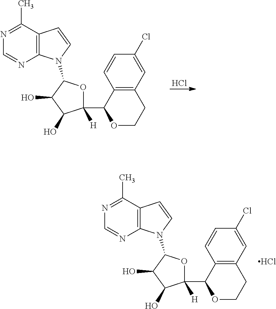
C12=C(C(C)=NC=N1)C=CN2C1OC(C2OCCC3=C2C=CC(Cl)=C3)([H])C(O)C1O.Cl.C12=C(C(C)=NC=N1)C=CN2C1OC(C2OCCC3=C2C=CC(Cl)=C3)([H])C(O)C1O.Cl
